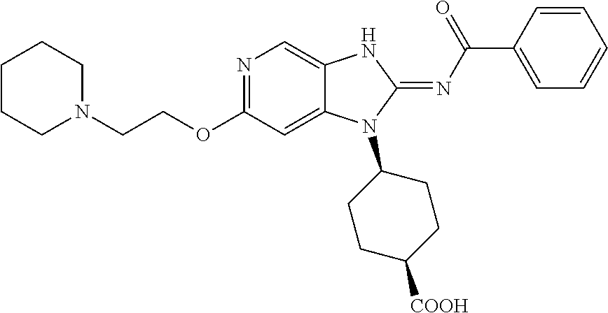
N1=C(OCCN2CCCCC2)C=C2C(=C1)NC(=NC(C1=CC=CC=C1)=O)N2C1CCC([COOH])CC1
